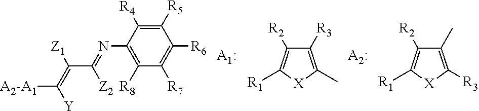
C1([R4])=C([R5])C([R6])=C([R7])C([R8])=C1N=C([Z2])C([Z1])=C([A2-A1])[Y].C1([R3])=C(C)[X]C([R1])=C1[R2].C1(C)=C([R3])[X]C([R1])=C1[R2].[A1:].[A2:]
